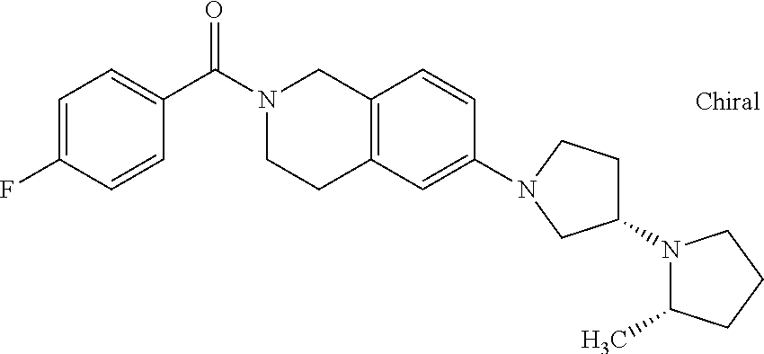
C1(C(N2CCC3=C(C2)C=CC(N2CC(N4C(C)CCC4)CC2)=C3)=O)=CC=C(F)C=C1
